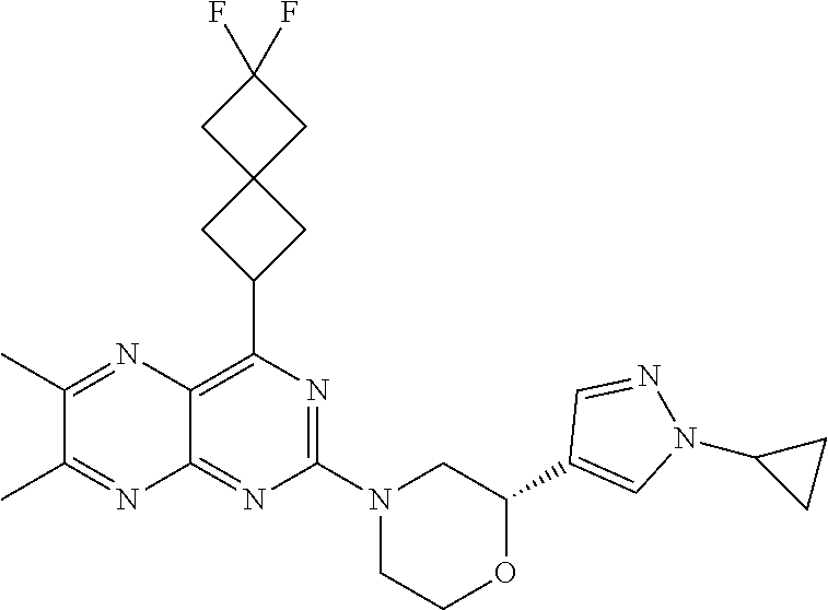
C1(C2=CN(C3CC3)N=C2)OCCN(C2=NC(C3CC4(C3)CC(F)(F)C4)=C3C(=N2)N=C(C)C(C)=N3)C1
